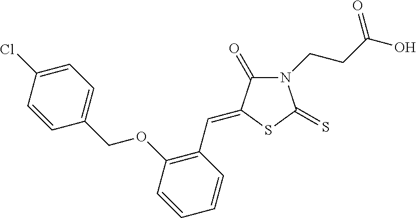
N1(CCC(O)=O)C(=O)C(=CC2=C(OCC3=CC=C(Cl)C=C3)C=CC=C2)SC1=S
